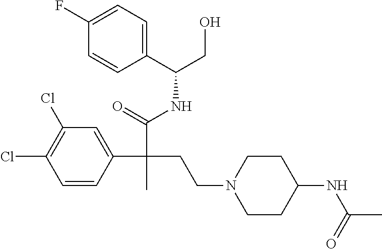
C1=CC(C(C(=O)NC(CO)C2=CC=C(F)C=C2)(CCN2CCC(NC(=O)C)CC2)C)=CC(Cl)=C1Cl
